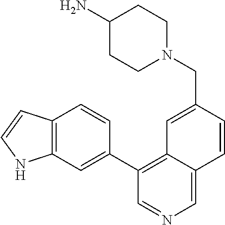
N1(CC2=CC3=C(C4=CC5=C(C=C4)C=CN5)C=NC=C3C=C2)CCC(N)CC1
